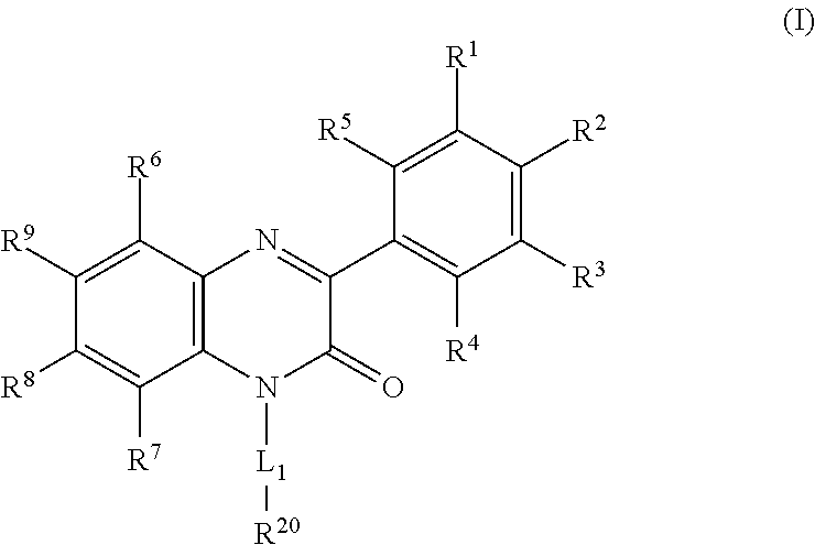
C12=C(C([R6])=C([R9])C([R8])=C1[R7])N=C(C1=C([R4])C([R3])=C([R2])C([R1])=C1[R5])C(=O)N2[L1][R20]
